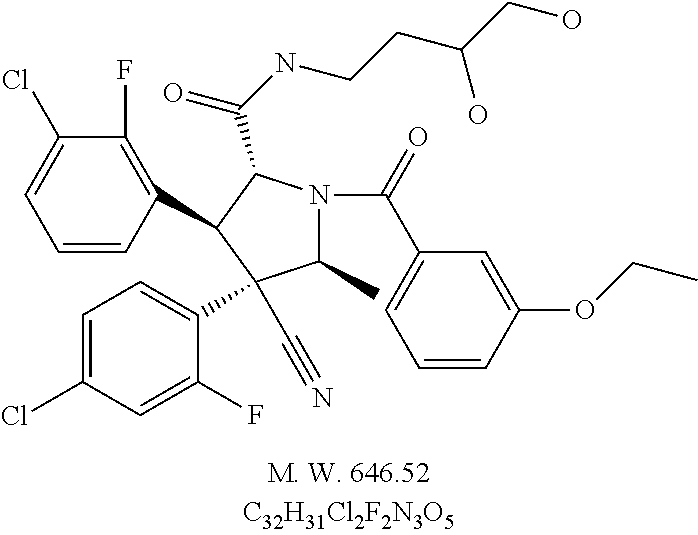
C1=CC(C2C(C(NCCC(CO)O)=O)N(C(C3=CC=CC(OCC)=C3)=O)C(C)C2(C#N)C2=CC=C(Cl)C=C2F)=C(F)C(Cl)=C1
